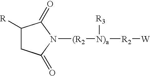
C1([R])CC(=O)N([(R2][N)a]([R3])[R2][W])C1=O
